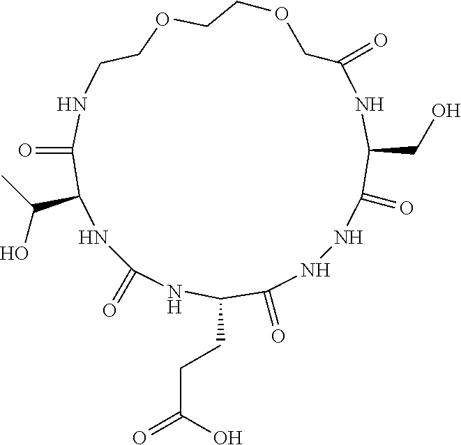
C1(=O)NNC(=O)C(CCC(=O)O)NC(=O)NC(C(O)C)C(=O)NCCOCCOCC(=O)NC1CO
